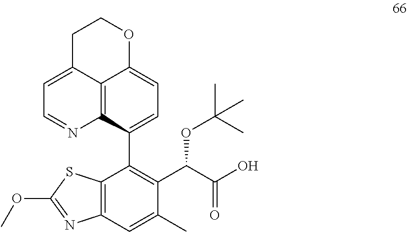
C12=C(C=C(C)C(C(C(O)=O)OC(C)(C)C)=C1C1=CC=C3C4=C1N=CC=C4CCO3)N=C(OC)S2
